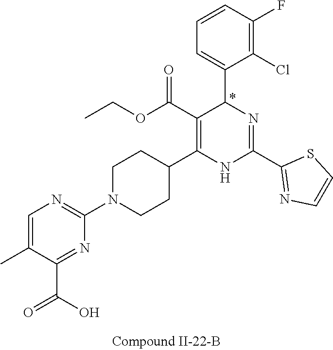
C1(F)=C(Cl)C(C2N=C(C3=NC=CS3)NC(C3CCN(C4=NC=C(C)C(C(=O)O)=N4)CC3)=C2C(OCC)=O)=CC=C1
